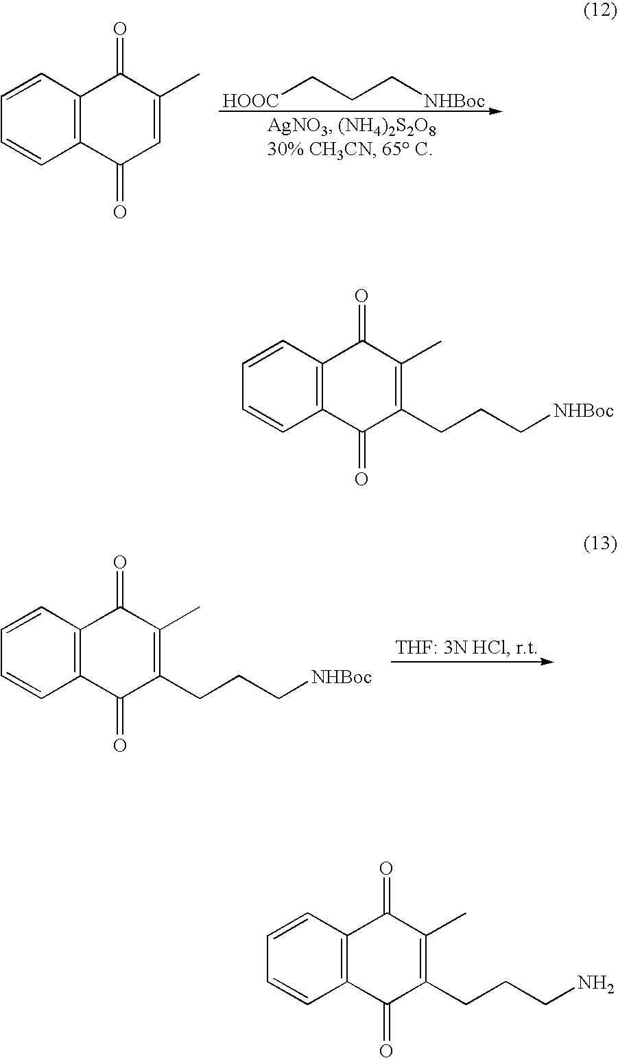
[HOOC]CCC[NHBoc].C1=CC2=C(C=C1)C(=O)C=C(C)C2=O.C1=CC2=C(C=C1)C(=O)C(CCC[NHBoc])=C(C)C2=O.C1=CC2=C(C=C1)C(=O)C(CCC[NHBoc])=C(C)C2=O.C1=CC2=C(C=C1)C(=O)C(CCCN)=C(C)C2=O
